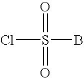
ClS(=O)(=O)B
